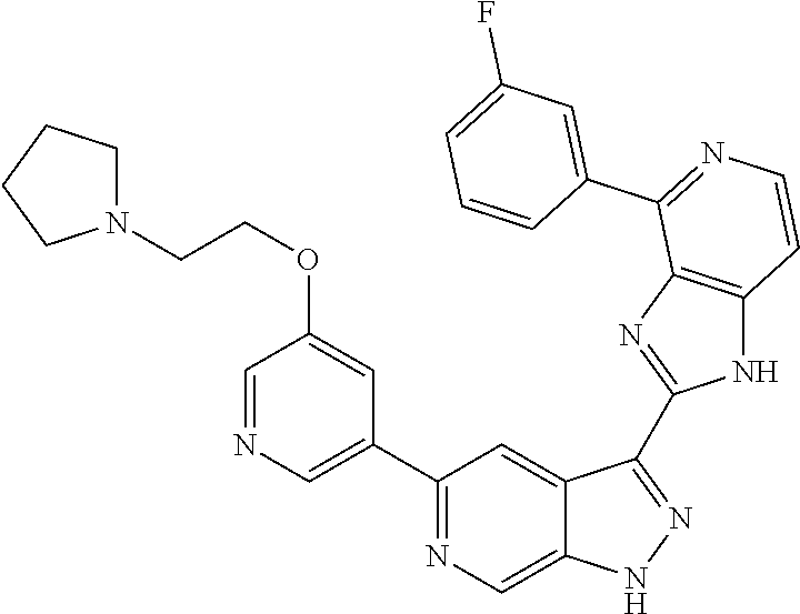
C1(C2=NC=C3C(=C2)C(C2=NC4=C(N2)C=CN=C4C2=CC(F)=CC=C2)=NN3)=CN=CC(OCCN2CCCC2)=C1
